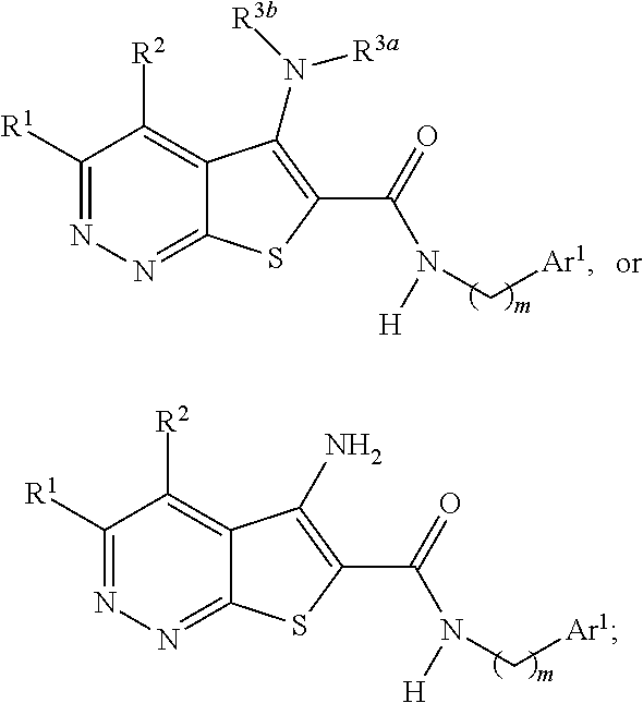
C1([R1])=NN=C2C(=C1[R2])C(N([R3b])[R3a])=C(C(=O)N([H])C[Ar1])S2.C1([R1])=NN=C2C(=C1[R2])C(N)=C(C(=O)N([H])C[Ar1])S2
